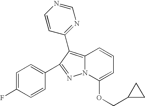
C12=C(C3=NC=NC=C3)C(C3=CC=C(F)C=C3)=NN1C(OCC1CC1)=CC=C2
